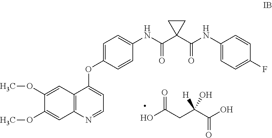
C1(OC)=CC2=C(C=C1OC)N=CC=C2OC1=CC=C(NC(C2(C(NC3=CC=C(F)C=C3)=O)CC2)=O)C=C1.OC(CC(C(O)=O)(O)[H])=O
